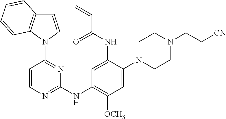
C1=CN(C2=NC(NC3=C([OCH3])C=C(N4CCN(CC[CN])CC4)C(NC(C=C)=O)=C3)=NC=C2)C2=C1C=CC=C2
